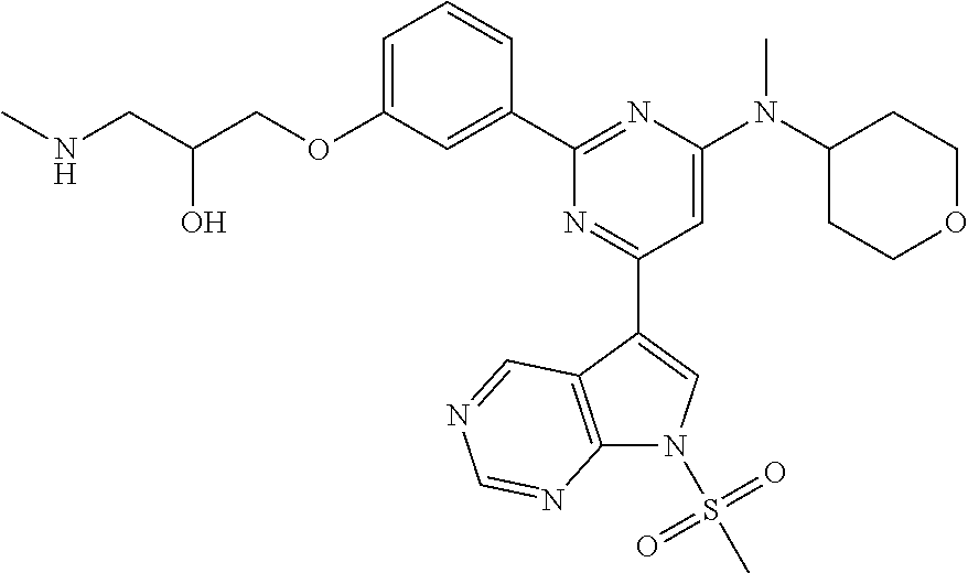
C1=C(OCC(CNC)O)C=C(C2=NC(N(C3CCOCC3)C)=CC(C3=CN(S(C)(=O)=O)C4=C3C=NC=N4)=N2)C=C1
